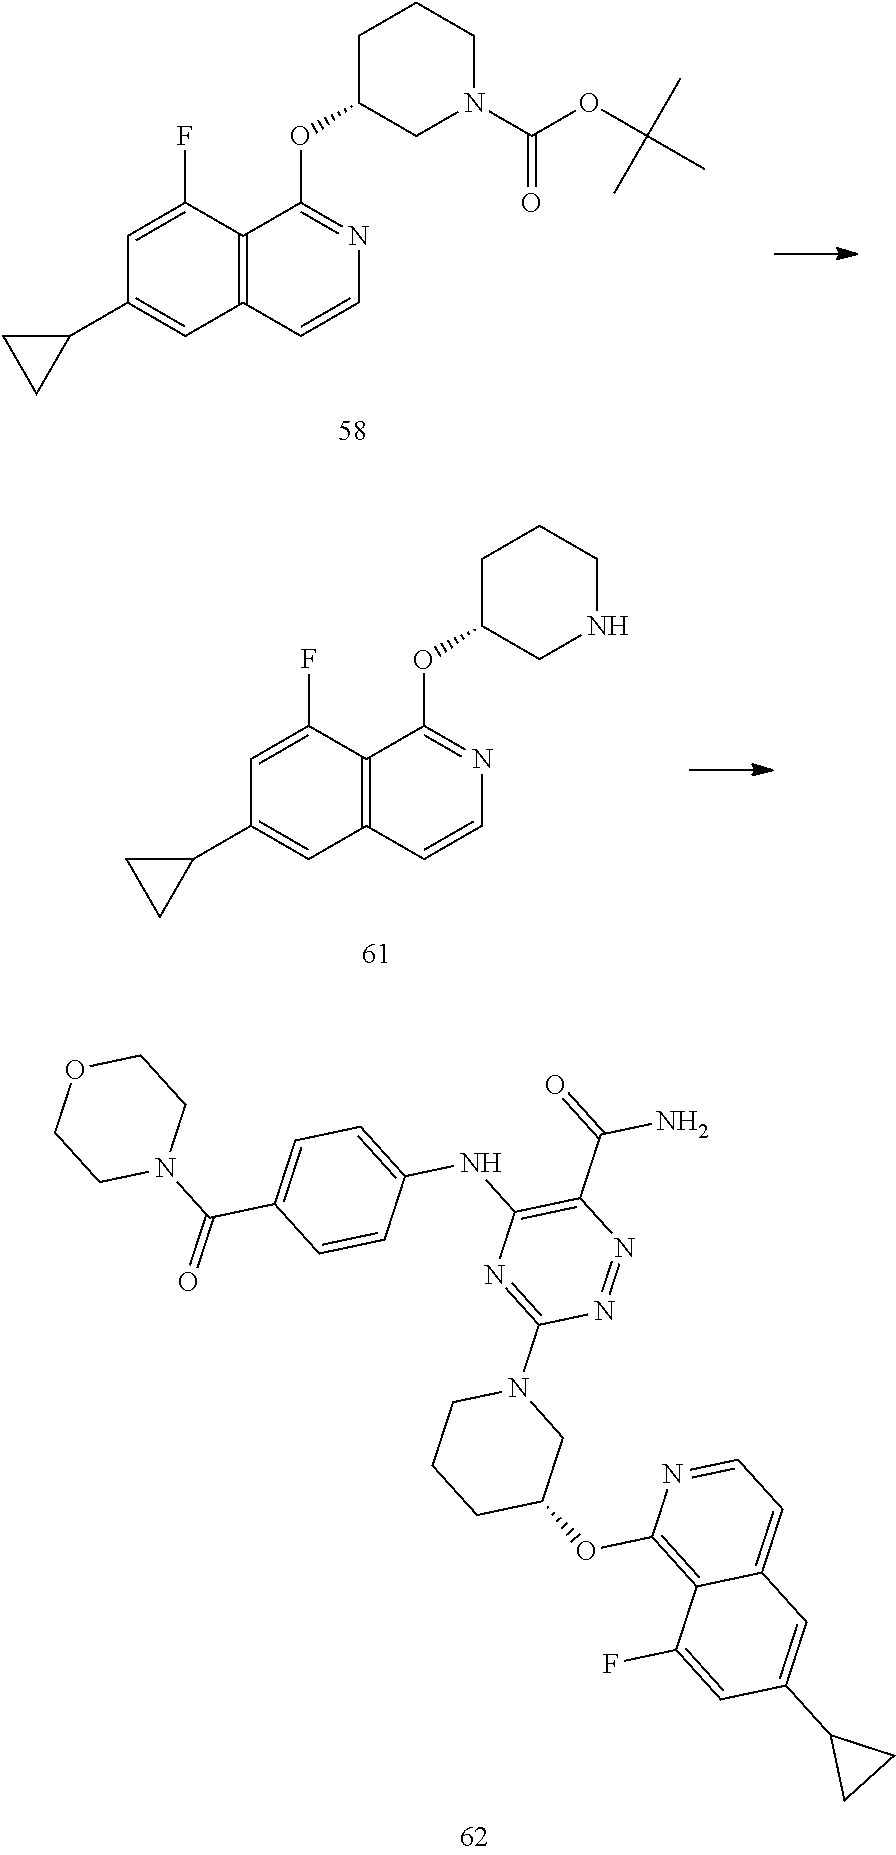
C12=C(C=CN=C1OC1CNCCC1)C=C(C1CC1)C=C2F.C12=C(C=CN=C1OC1CN(C(OC(C)(C)C)=O)CCC1)C=C(C1CC1)C=C2F.N1(C2=NC(NC3=CC=C(C(N4CCOCC4)=O)C=C3)=C(C(=O)N)N=N2)CCCC(OC2=C3C(=CC=N2)C=C(C2CC2)C=C3F)C1
